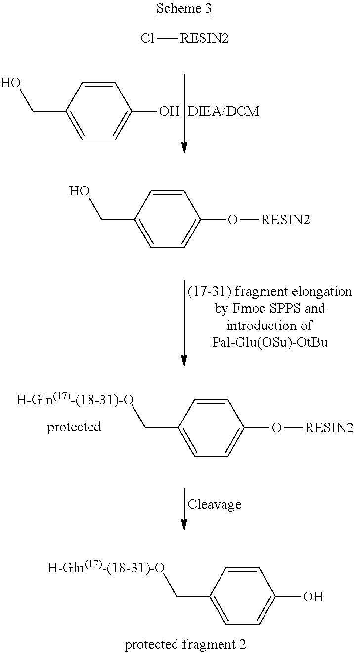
C1=CC(CO)=CC=C1O.Cl[RESIN2].C1=CC(CO)=CC=C1O[RESIN2].C1=CC(C[H-Gln(17)-(18-31)-O])=CC=C1O[RESIN2].C1=CC(C[H-Gln(17)-(18-31)-O])=CC=C1O
